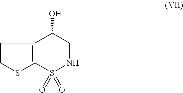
C1=CSC2=C1C(O)CNS2(=O)=O
